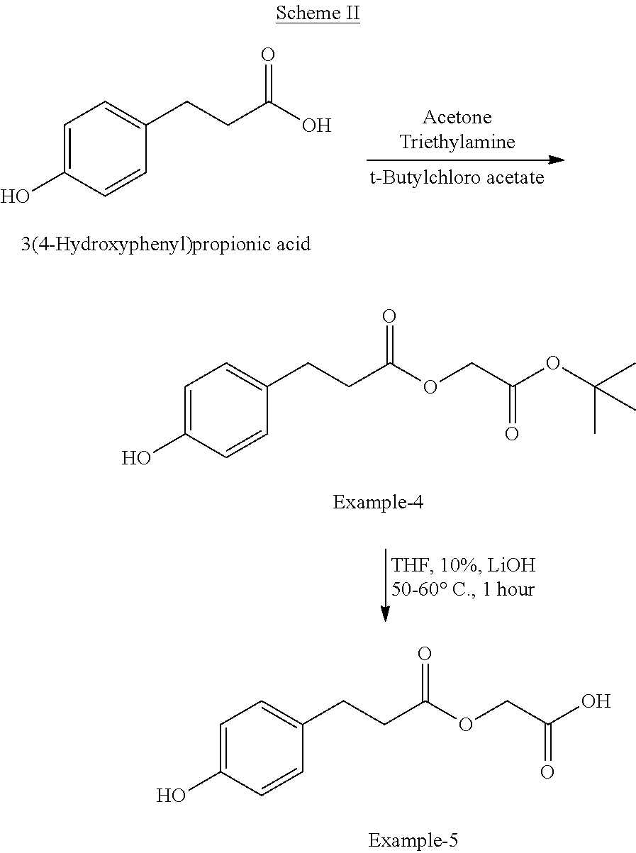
C1=C(O)C=CC(CCC(O)=O)=C1.C1=C(O)C=CC(CCC(OCC(O)=O)=O)=C1.C1=C(O)C=CC(CCC(OCC(OC(C)(C)C)=O)=O)=C1
